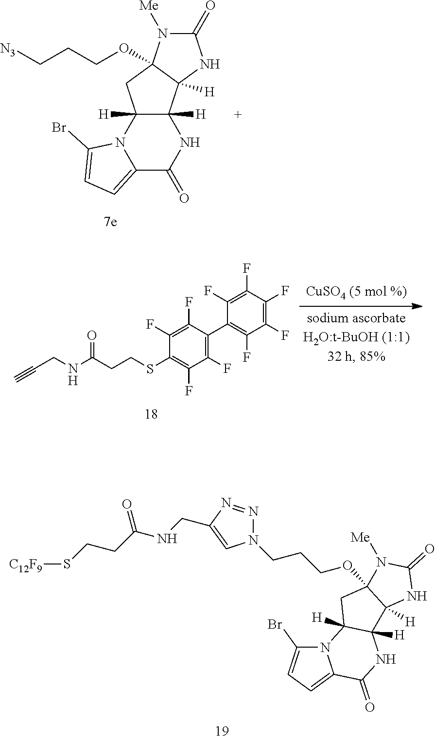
C12([H])C([H])(N3C(=CC=C3Br)C(=O)N1)CC1(OCCC[N3])C2([H])NC(=O)N1[Me].N12C(Br)=CC=C1C(=O)NC1([H])C2([H])CC2(OCCCN3N=NC(CNC(=O)CCS[C12F9])=C3)C1([H])NC(=O)N2[Me].C#CCNC(CCSC1=C(F)C(F)=C(C2=C(F)C(F)=C(F)C(F)=C2F)C(F)=C1F)=O
